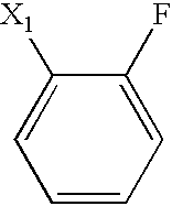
C1=CC=C(F)C([X1])=C1
